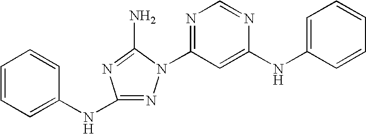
N1=C(NC2=CC=CC=C2)N=C(N)N1C1=NC=NC(NC2=CC=CC=C2)=C1
